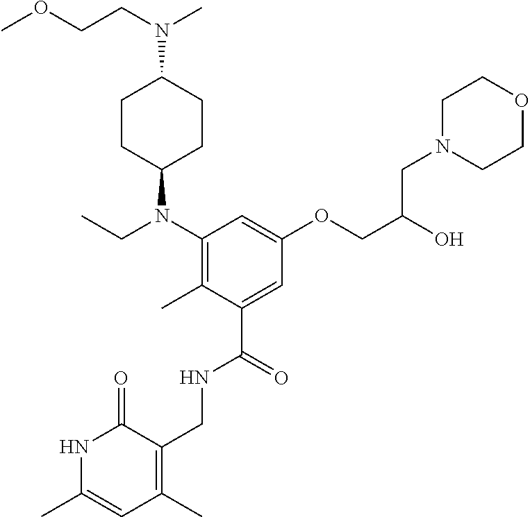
C1(OCC(O)CN2CCOCC2)=CC(N(CC)C2CCC(N(CCOC)C)CC2)=C(C)C(C(NCC2=C(C)C=C(C)NC2=O)=O)=C1
